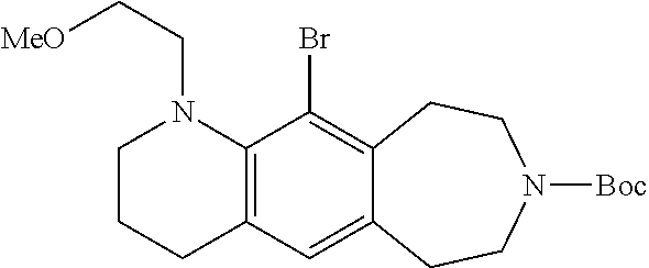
C1CCC2=C(N1CC[MeO])C(Br)=C1C(=C2)CCN([Boc])CC1
